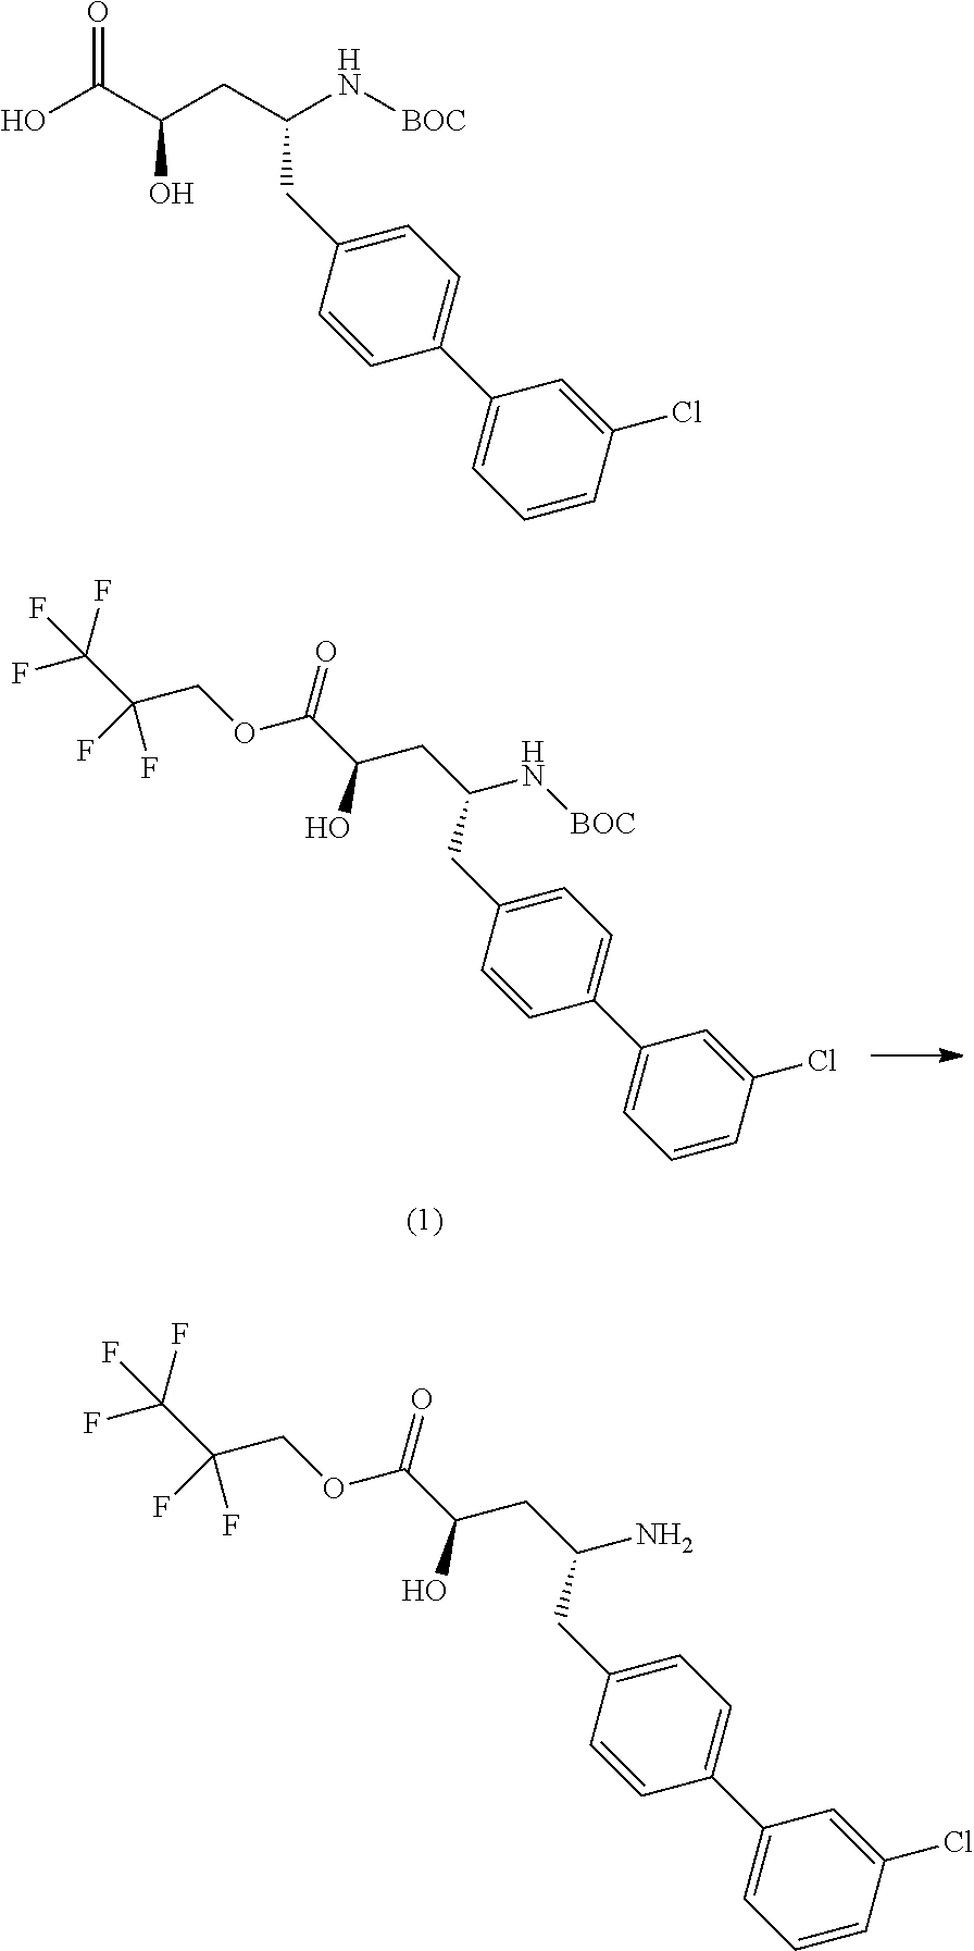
FC(C(COC(C(CC(N[BOC])CC1=CC=C(C2=CC=CC(Cl)=C2)C=C1)O)=O)(F)F)(F)F.O=C(C(CC(N[BOC])CC1=CC=C(C2=CC=CC(Cl)=C2)C=C1)O)O.FC(C(COC(C(CC(N)CC1=CC=C(C2=CC=CC(Cl)=C2)C=C1)O)=O)(F)F)(F)F
